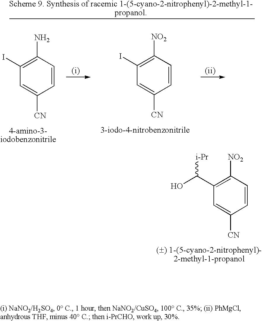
C1(C(O)[i-Pr])=C([NO2])C=CC([CN])=C1.C1(I)=C(N)C=CC([CN])=C1.C1(I)=C([NO2])C=CC([CN])=C1
